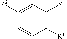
C1=CC([R1])=C(*)C=C1[R2]
